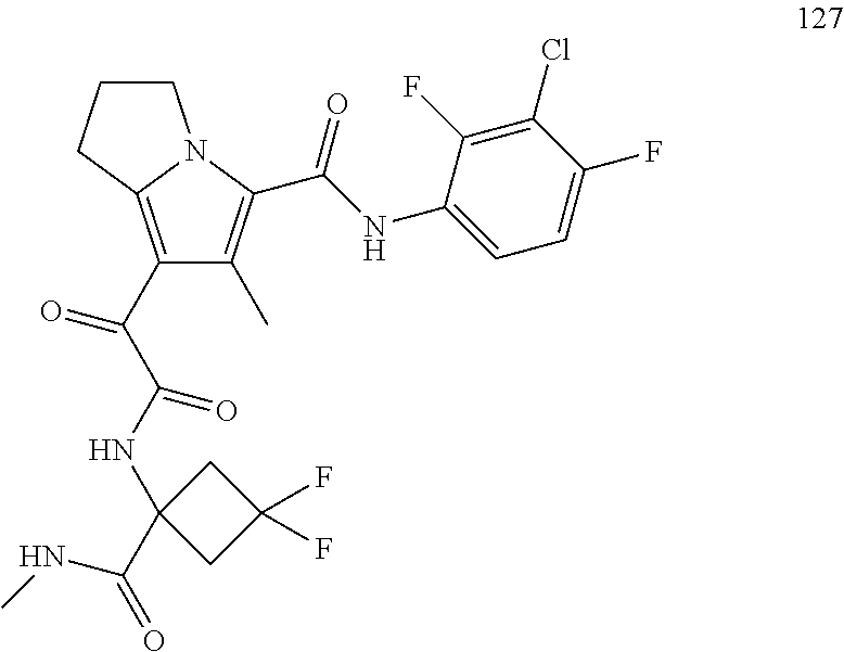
C1(C(=O)C(=O)NC2(C(NC)=O)CC(F)(F)C2)=C2N(C(C(NC3=CC=C(F)C(Cl)=C3F)=O)=C1C)CCC2
